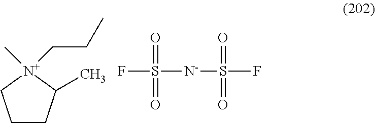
C1CC(C)[N+](C)(CCC)C1.FS([N-]S(F)(=O)=O)(=O)=O
